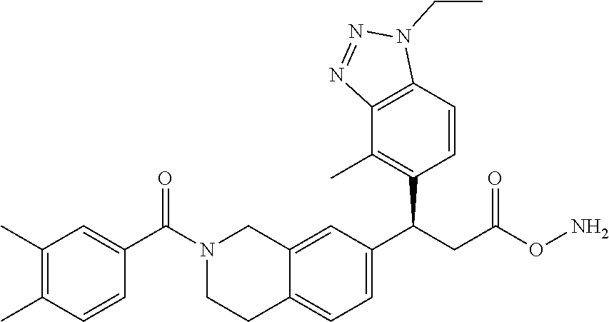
C1(C)=C(C)C=CC(C(N2CCC3=CC=C(C(CC(ON)=O)C4=C(C)C5=C(C=C4)N(CC)N=N5)C=C3C2)=O)=C1
